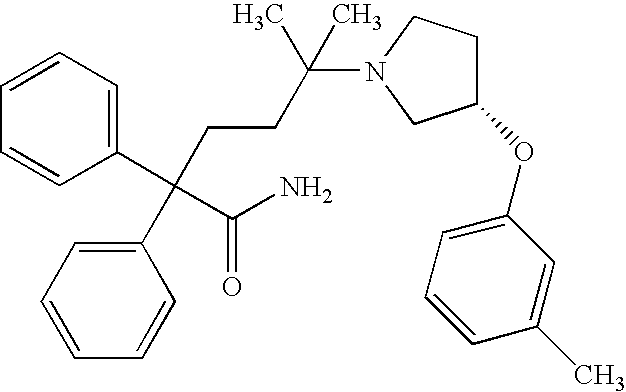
C1(OC2=CC=CC(C)=C2)CCN(C(CCC(C2=CC=CC=C2)(C2=CC=CC=C2)C(N)=O)(C)C)C1
